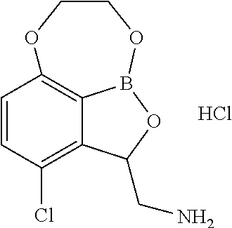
C1=CC(Cl)=C2C3=C1OCCOB3OC2CN.Cl
